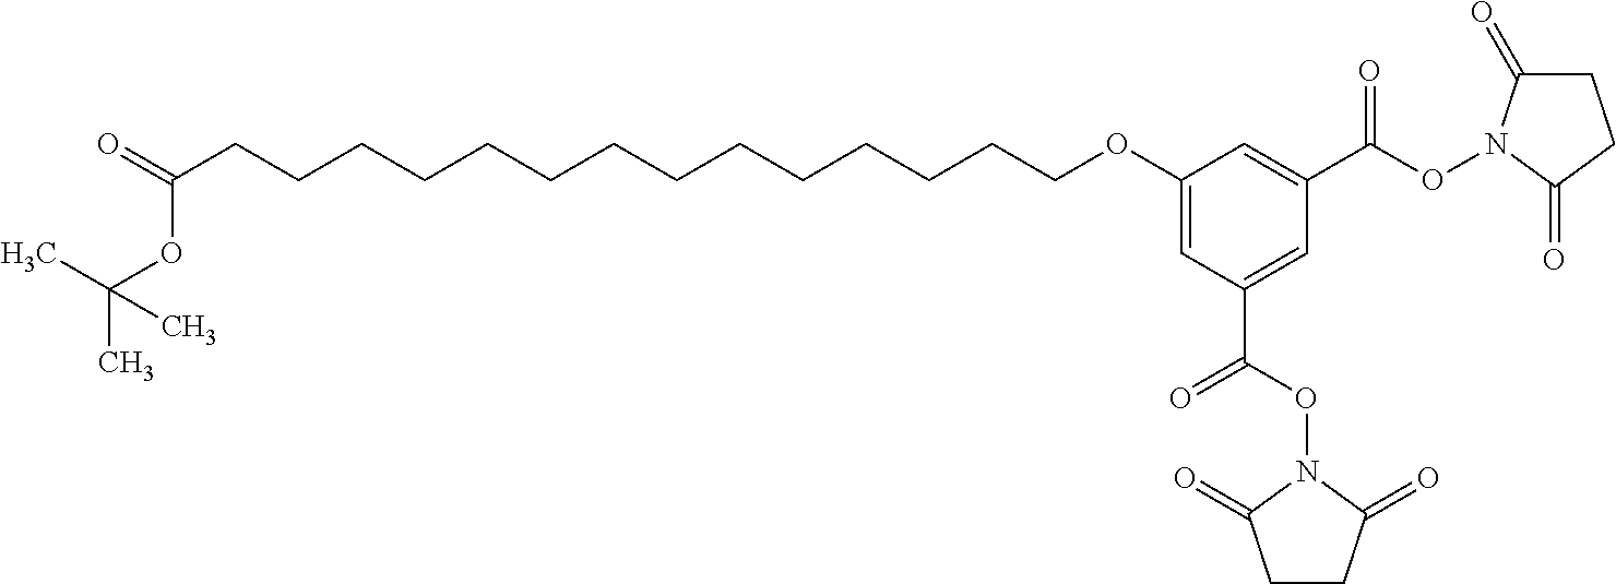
C(CCCCCCCCCCCCCCOC1=CC(C(ON2C(=O)CCC2=O)=O)=CC(C(ON2C(=O)CCC2=O)=O)=C1)(=O)OC(C)(C)C
